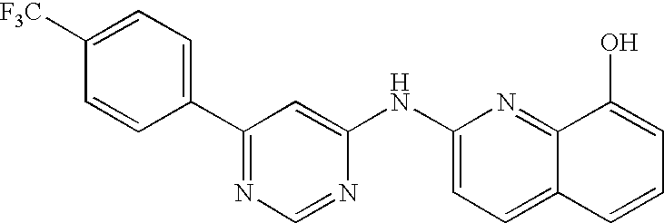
C1=C([F3C])C=CC(C2=NC=NC(NC3=CC=C4C(=N3)C(O)=CC=C4)=C2)=C1
